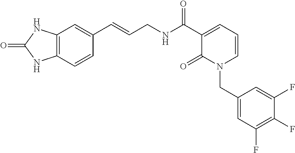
C12=C(C=CC(C=CCNC(C3=CC=CN(CC4=CC(F)=C(F)C(F)=C4)C3=O)=O)=C1)NC(=O)N2
